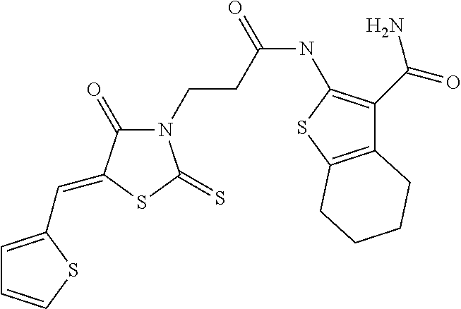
C1=C(C=C2C(=O)N(CCC(NC3=C(C(=O)N)C4=C(S3)CCCC4)=O)C(=S)S2)SC=C1
